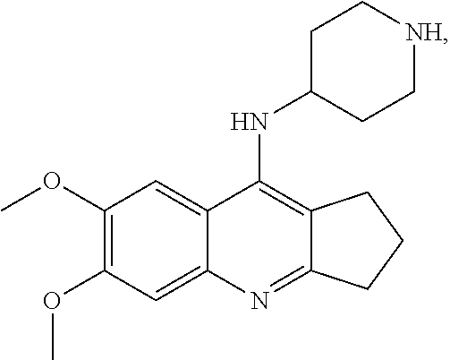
C12=C(NC3CC[NH]CC3)C3=CC(OC)=C(OC)C=C3N=C1CCC2
